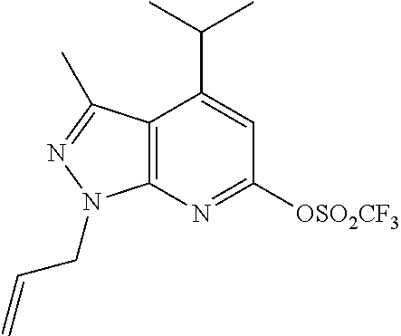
C12=C(C(C)=NN1CC=C)C(C(C)C)=CC([OSO2CF3])=N2
